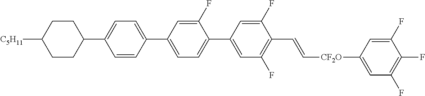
C1=C(C2=CC=C(C3=CC(F)=C(C=C[CF2O]C4=CC(F)=C(F)C(F)=C4)C(F)=C3)C(F)=C2)C=CC(C2CCC([C5H11])CC2)=C1
